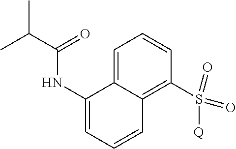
C1=C2C(=C(S(=O)(=O)[Q])C=C1)C=CC=C2NC(=O)C(C)C
